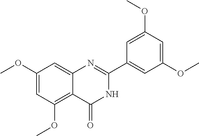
C1(OC)=CC(OC)=C2C(=C1)N=C(C1=CC(OC)=CC(OC)=C1)NC2=O
